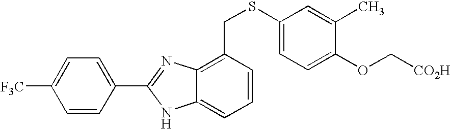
C1=C(C2=NC3=C(CSC4=CC=C(OC[CO2H])C(C)=C4)C=CC=C3N2)C=CC([F3C])=C1
